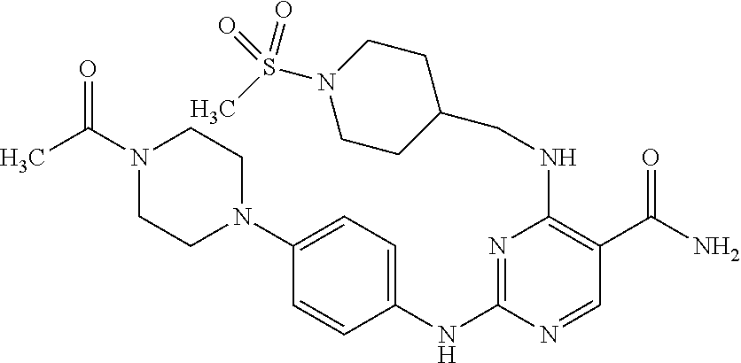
C1=CC(NC2=NC(NCC3CCN(S(C)(=O)=O)CC3)=C(C(N)=O)C=N2)=CC=C1N1CCN(C(=O)C)CC1
